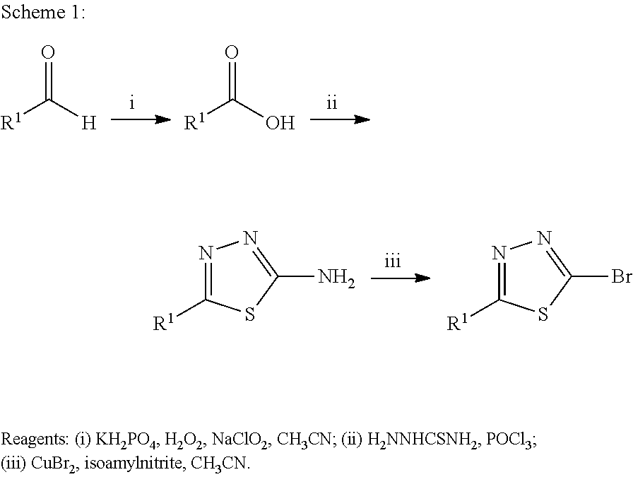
[R1]C([H])=O.[R1]C(O)=O.N1=C([R1])SC(N)=N1.N1=C([R1])SC(Br)=N1
